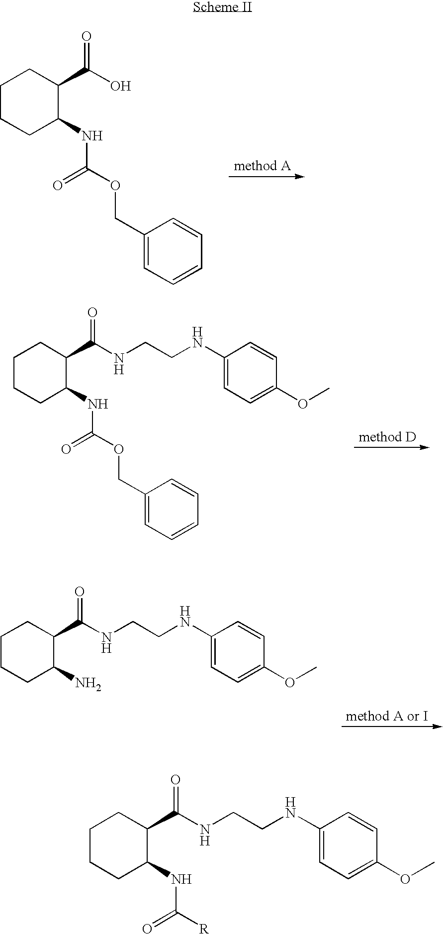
C1CCC(NC(OCC2=CC=CC=C2)=O)C(C(O)=O)C1.C1CCC(NC(OCC2=CC=CC=C2)=O)C(C(NCCNC2=CC=C(OC)C=C2)=O)C1.C1CCC(N)C(C(NCCNC2=CC=C(OC)C=C2)=O)C1.C1CCC(NC([R])=O)C(C(NCCNC2=CC=C(OC)C=C2)=O)C1
